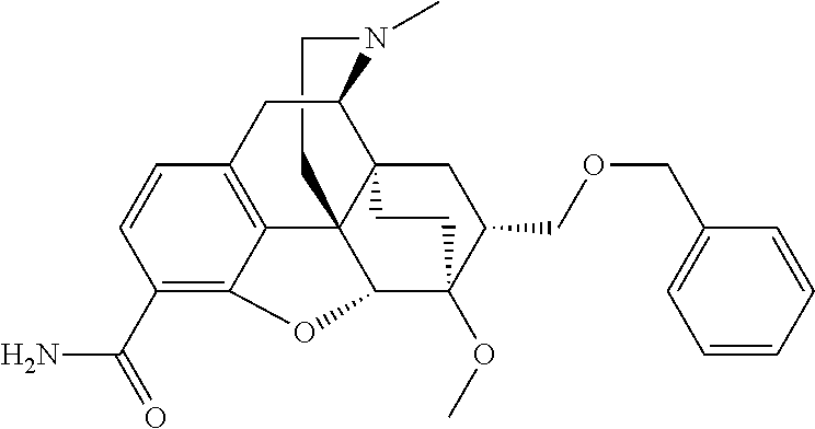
C1CN(C)C2C34C15C1=C(C=CC(C(N)=O)=C1OC5C(OC)(C(COCC1=CC=CC=C1)C3)CC4)C2
